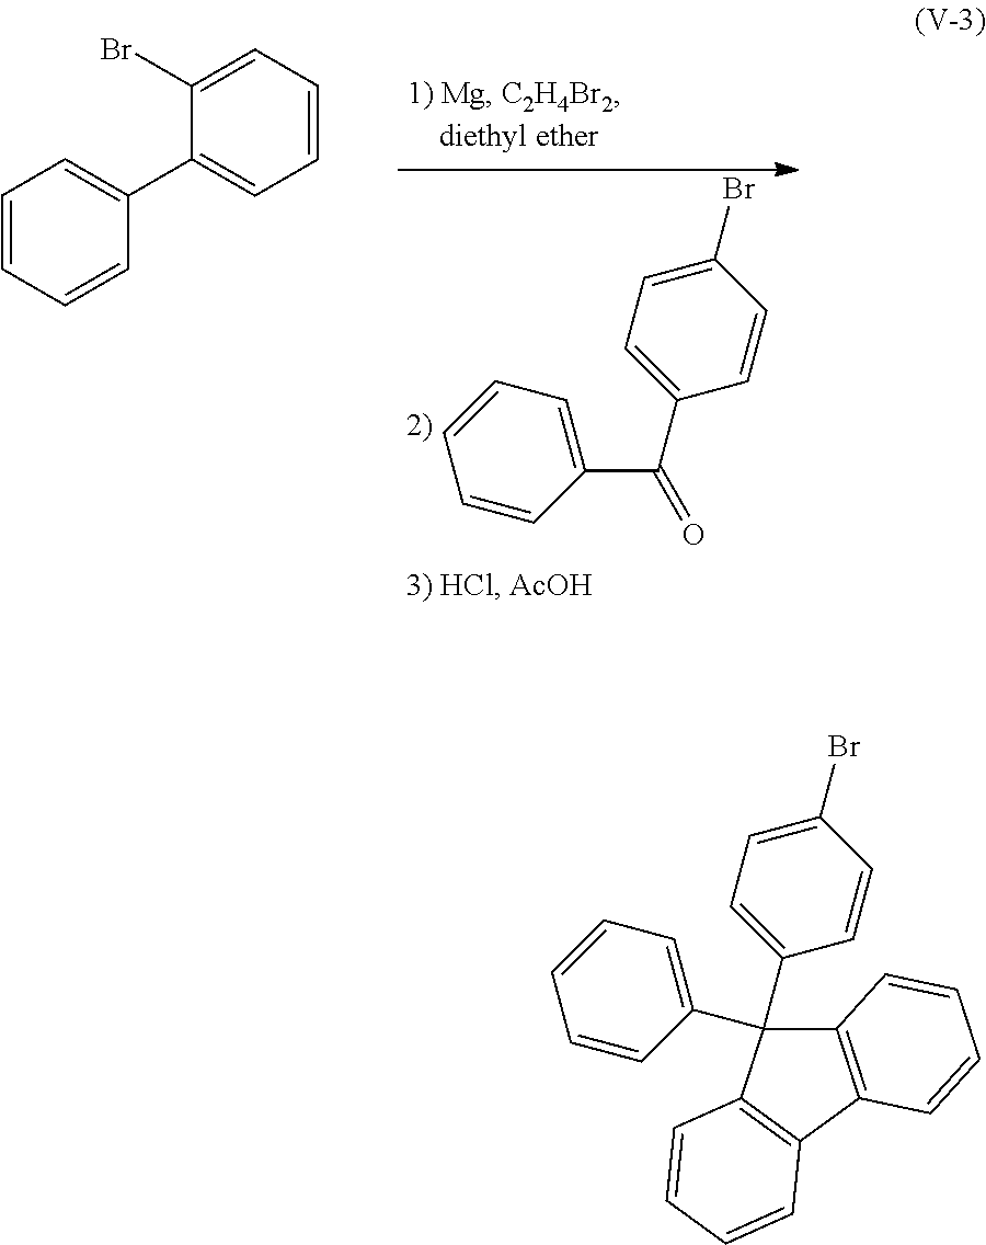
C1(Br)=CC=C(C(C2=CC=CC=C2)=O)C=C1.C1=CC=CC(C2=CC=CC=C2Br)=C1.C1(Br)=CC=C(C2(C3=CC=CC=C3)C3=C(C4=C2C=CC=C4)C=CC=C3)C=C1
